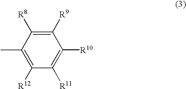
C1([R8])=C([R9])C([R10])=C([R11])C([R12])=C1C
